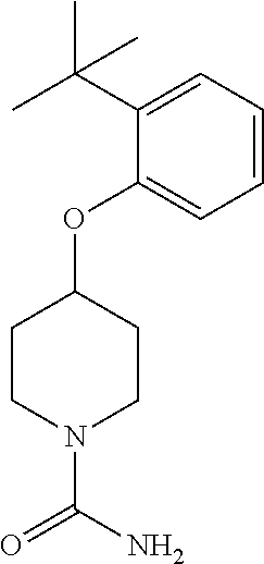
C1(OC2CCN(C(N)=O)CC2)=CC=CC=C1C(C)(C)C
